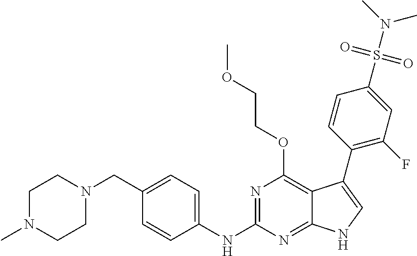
C1N(C)CCN(CC2=CC=C(NC3=NC(OCCOC)=C4C(=N3)NC=C4C3=C(F)C=C(S(N(C)C)(=O)=O)C=C3)C=C2)C1
